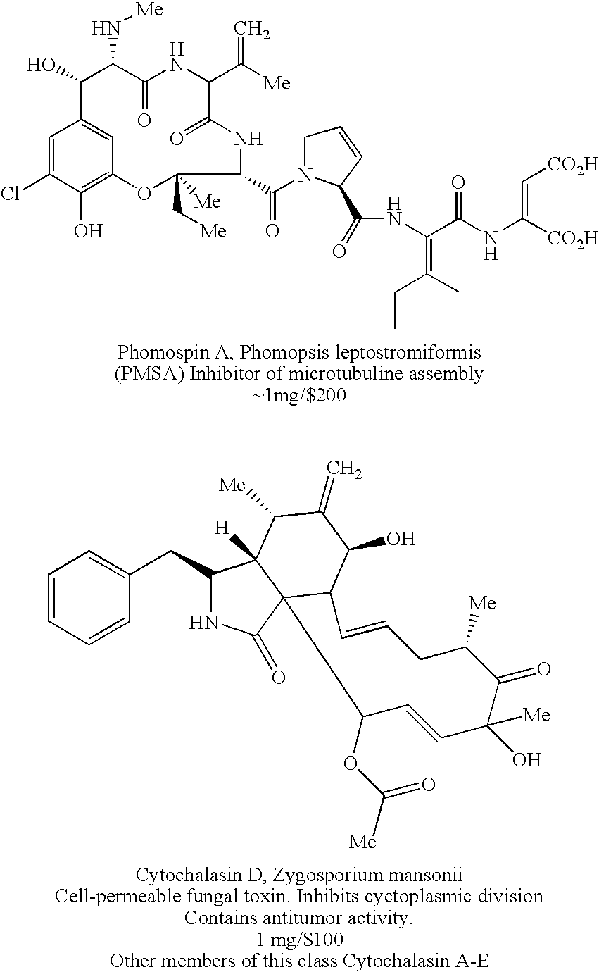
C1=CC(CC2NC(=O)C34C2([H])C([Me])C(=C)C(O)C3C=CCC([Me])C(=O)C([Me])(O)C=CC4OC(=O)[Me])=CC=C1.C1(O)=C2C=C(C=C1Cl)C(O)C(N[Me])C(=O)NC(C([Me])=C)C(=O)NC(C(N1C(C(NC(C(NC([CO2H])=C[CO2H])=O)=C(C)CC)=O)C=CC1)=O)C(C[Me])([Me])O2
